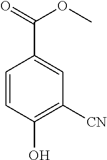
C1=CC(O)=C([CN])C=C1C(=O)OC
